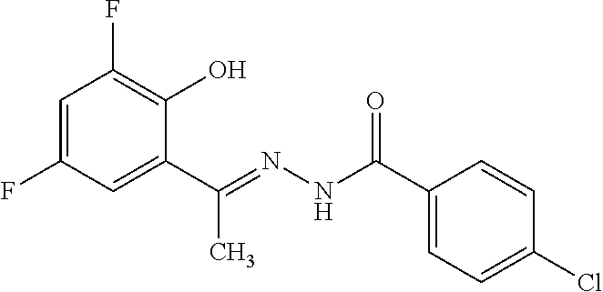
C1=C(F)C=C(C(=NNC(C2=CC=C(Cl)C=C2)=O)C)C(O)=C1F
